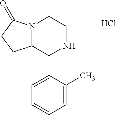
N12C(C(C3=CC=CC=C3C)NCC1)CCC2=O.Cl
